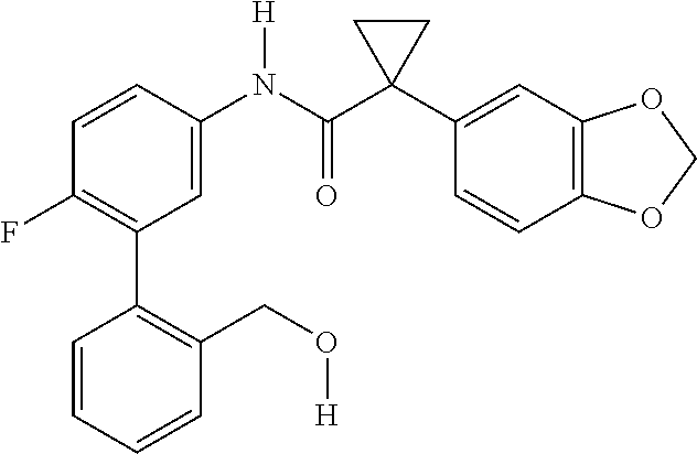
C1=C(N(C(C2(C3=CC4=C(C=C3)OCO4)CC2)=O)[H])C=CC(F)=C1C1=C(CO[H])C=CC=C1
